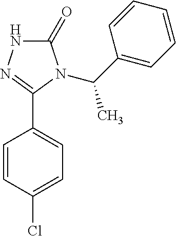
C1=CC(Cl)=CC=C1C1=NNC(=O)N1C(C1=CC=CC=C1)C
